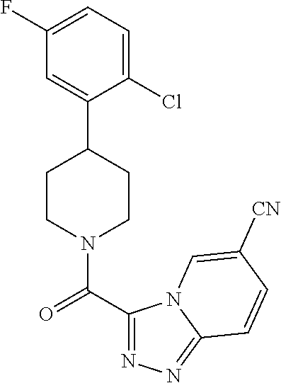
C1(F)=CC=C(Cl)C(C2CCN(C(C3=NN=C4N3C=C([CN])C=C4)=O)CC2)=C1
